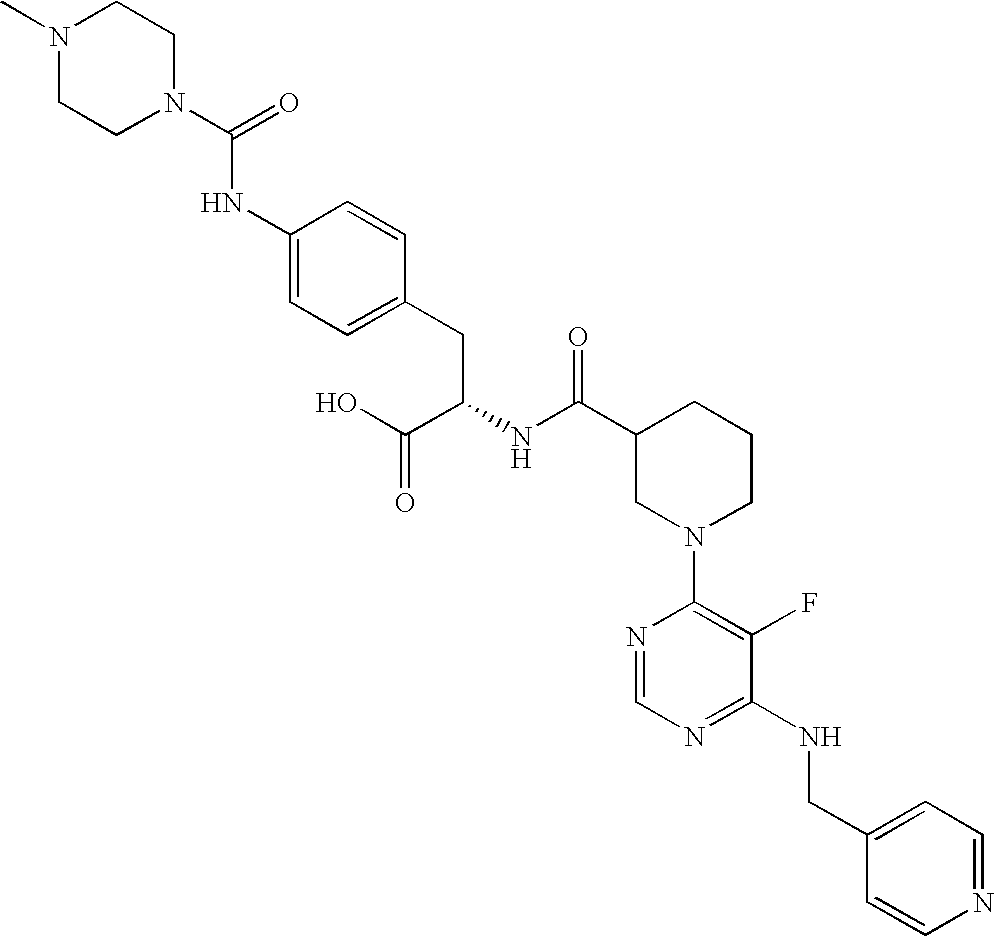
N1(C)CCN(C(=O)NC2=CC=C(CC(NC(C3CN(C4=C(F)C(NCC5=CC=NC=C5)=NC=N4)CCC3)=O)C(O)=O)C=C2)CC1
